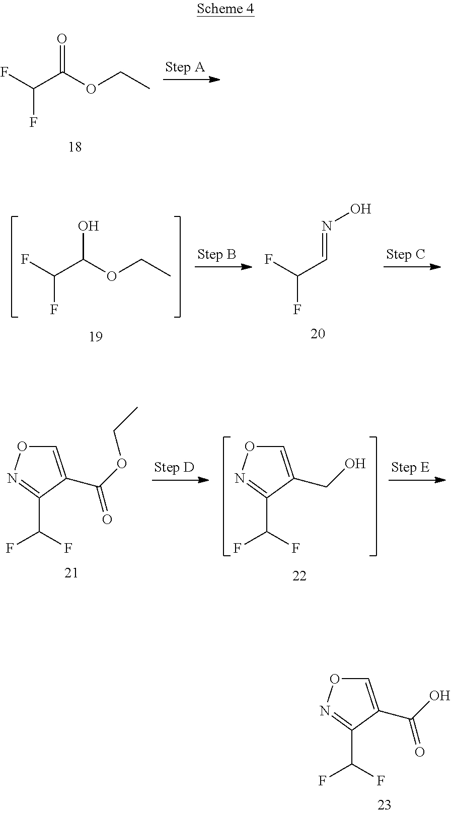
C(C(OCC)=O)(F)F.C(C(OCC)O)(F)F.C(C=NO)(F)F.C1=C(C(OCC)=O)C(C(F)F)=NO1.C1=C(CO)C(C(F)F)=NO1.C1=C(C(O)=O)C(C(F)F)=NO1
